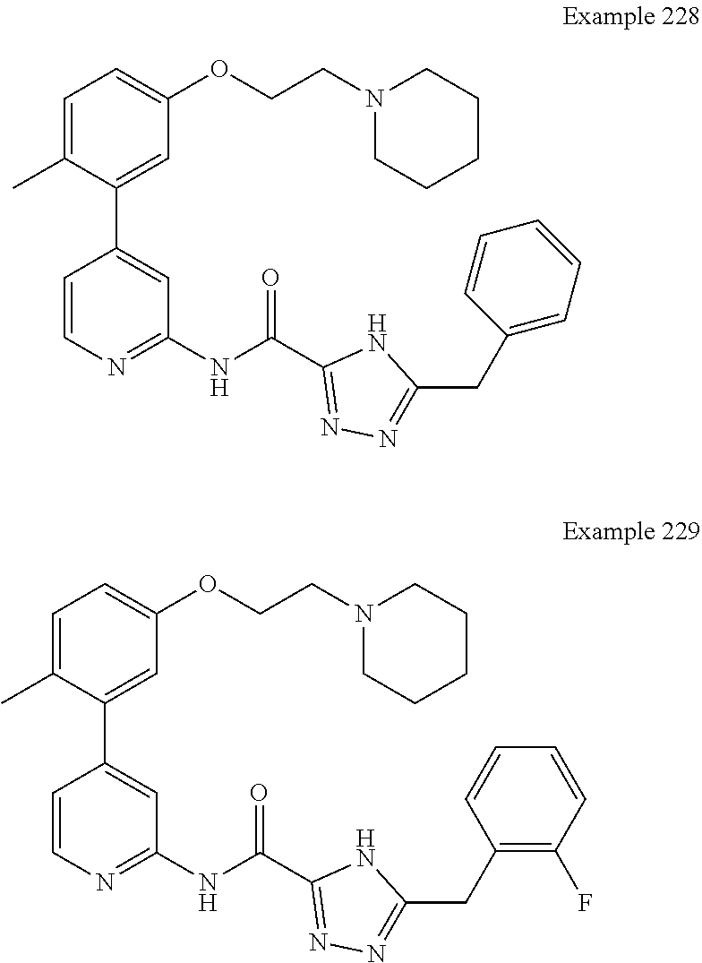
C1=C(C)C(C2=CC(NC(C3=NN=C(CC4=CC=CC=C4)N3)=O)=NC=C2)=CC(OCCN2CCCCC2)=C1.C1=C(C)C(C2=CC(NC(C3=NN=C(CC4=C(F)C=CC=C4)N3)=O)=NC=C2)=CC(OCCN2CCCCC2)=C1
